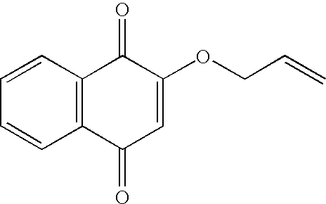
C1=CC=CC2=C1C(=O)C(OCC=C)=CC2=O
